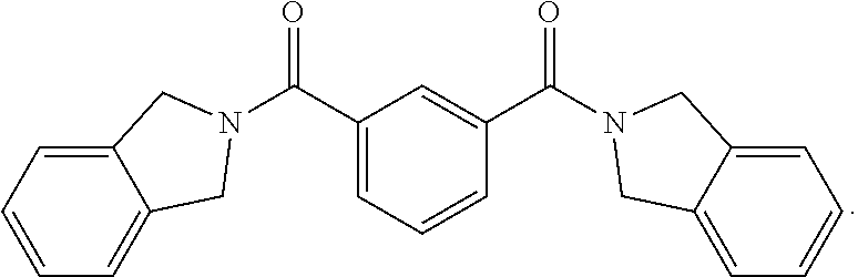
C1=C(C(N2CC3=CC=CC=C3C2)=O)C=C(C(N2CC3=CC=CC=C3C2)=O)C=C1
